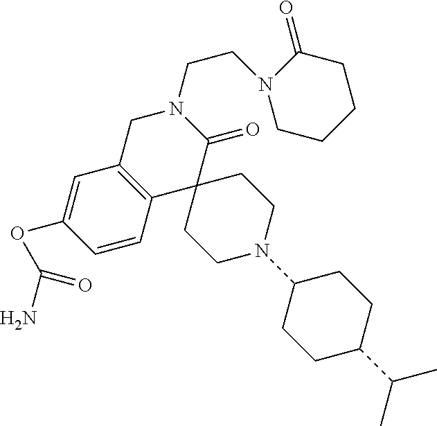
C1C2=C(C3(C(=O)N1CCN1CCCCC1=O)CCN(C1CCC(C(C)C)CC1)CC3)C=CC(OC(N)=O)=C2
